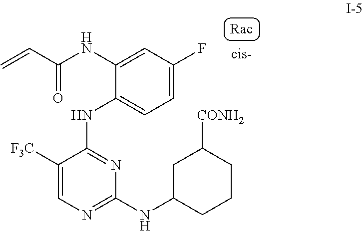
C1=C(F)C=C(NC(C=C)=O)C(NC2=NC(NC3CCCC([CONH2])C3)=NC=C2[F3C])=C1
